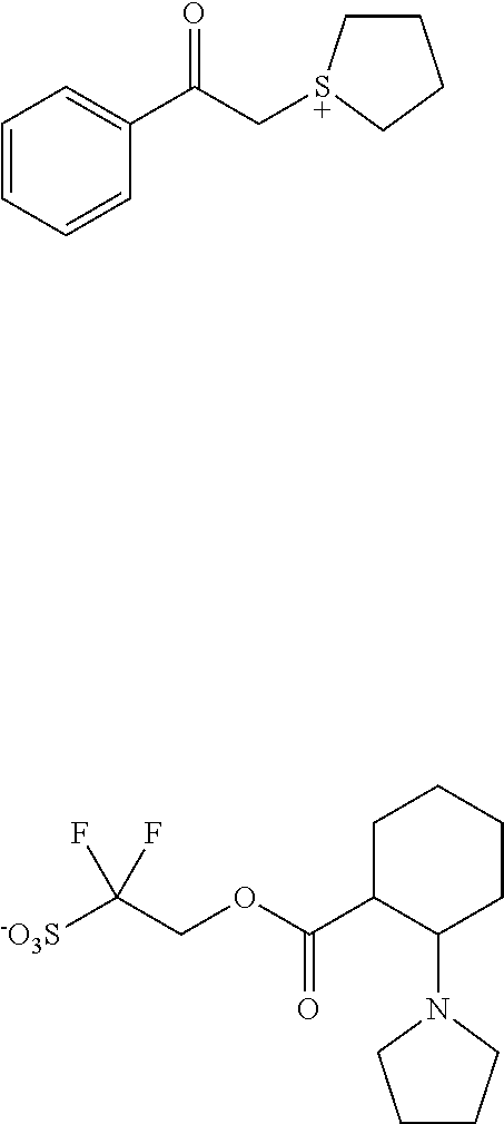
[-O3S]C(COC(C1C(N2CCCC2)CCCC1)=O)(F)F.C1=CC=CC(C(=O)C[S+]2CCCC2)=C1
